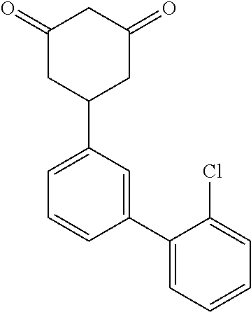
C1(=O)CC(C2=CC=CC(C3=CC=CC=C3Cl)=C2)CC(=O)C1
